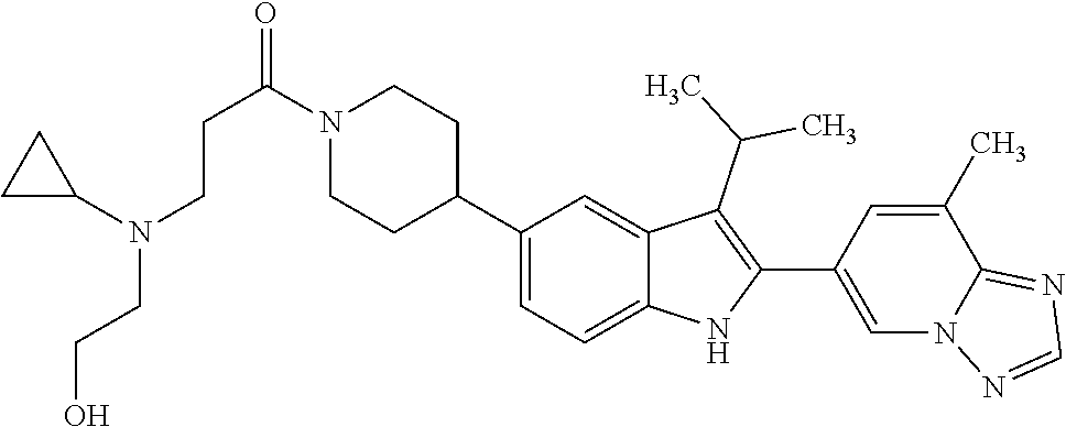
N1(C(CCN(CCO)C2CC2)=O)CCC(C2=CC=C3C(=C2)C(C(C)C)=C(C2=CN4C(=NC=N4)C(C)=C2)N3)CC1
